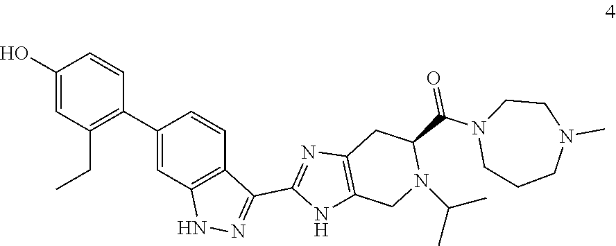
C1(O)=CC(CC)=C(C2=CC3=C(C=C2)C(C2=NC4=C(N2)CN(C(C)C)C(C(N2CCCN(C)CC2)=O)C4)=NN3)C=C1
